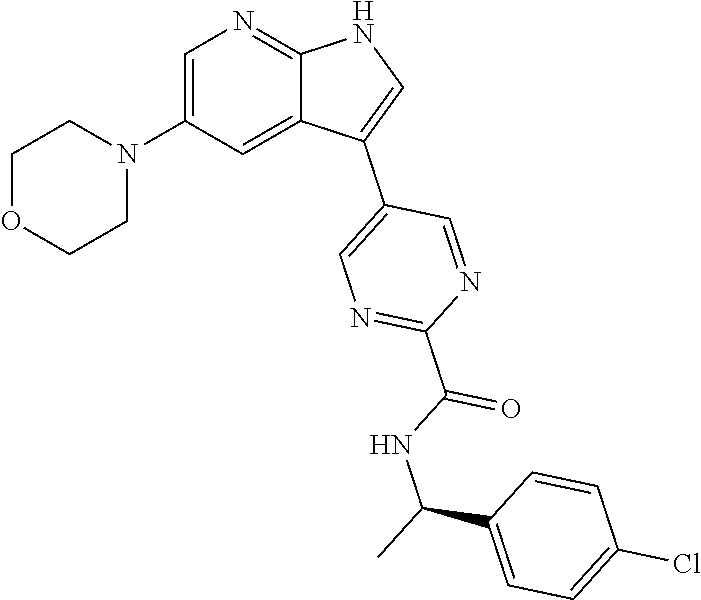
C1OCCN(C2=CN=C3C(=C2)C(C2=CN=C(C(NC(C)C4=CC=C(Cl)C=C4)=O)N=C2)=CN3)C1
